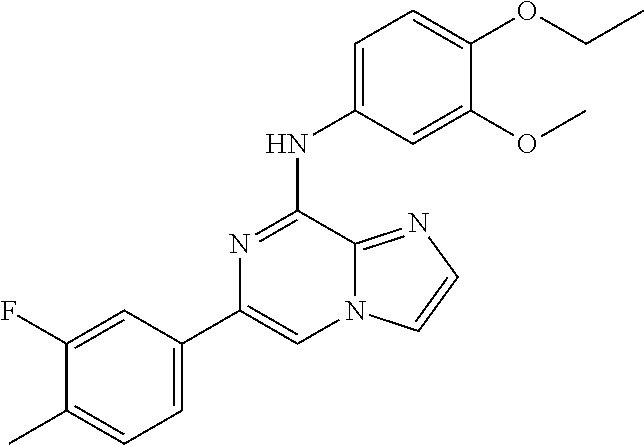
C1(F)=CC(C2=CN3C(=NC=C3)C(NC3=CC=C(OCC)C(OC)=C3)=N2)=CC=C1C
